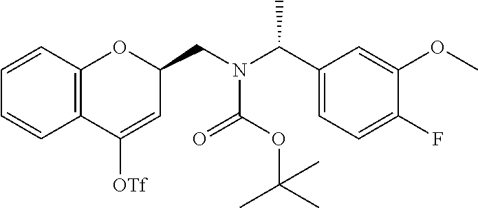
C1=CC2=C(C=C1)OC(CN(C(C1=CC=C(F)C(OC)=C1)C)C(OC(C)(C)C)=O)C=C2[OTf]
